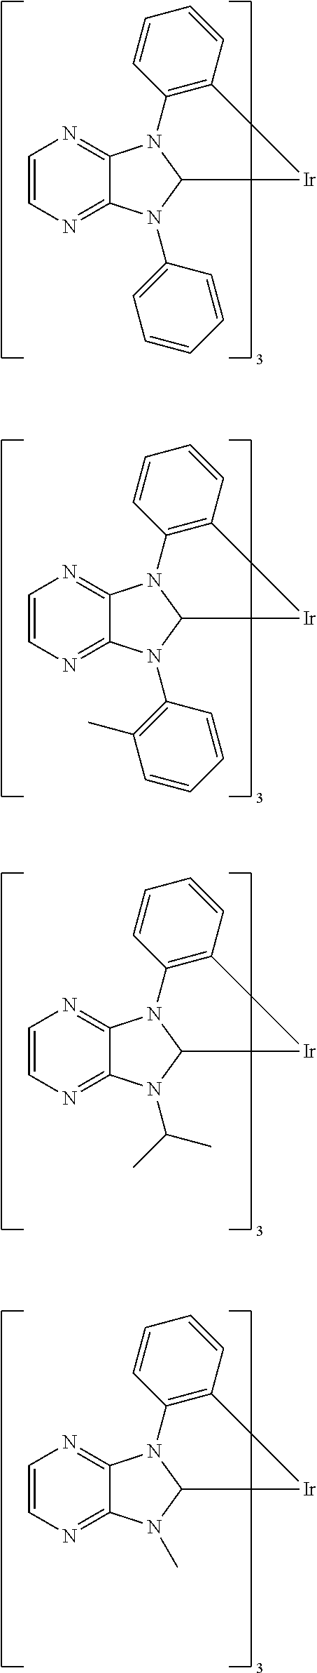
C1=CN=C2C(=N1)N1C(N2C2=CC=CC=C2)[Ir]C2=C1C=CC=C2.C1=CN=C2C(=N1)N1C(N2C2=C(C)C=CC=C2)[Ir]C2=C1C=CC=C2.C1=CN=C2C(=N1)N1C(N2C(C)C)[Ir]C2=C1C=CC=C2.C1=CN=C2C(=N1)N1C(N2C)[Ir]C2=C1C=CC=C2
